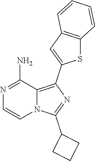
N1=C(N)C2=C(C3=CC4=C(S3)C=CC=C4)N=C(C3CCC3)N2C=C1
